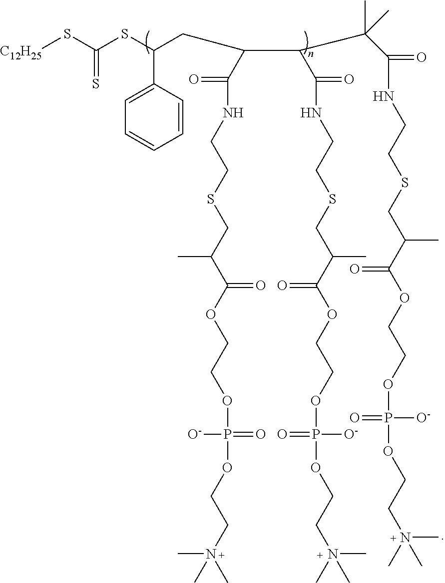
[C12H25]SC(SC(CC(C(NCCSCC(C(OCCOP(OCCN(C)(C)C)([O-])=O)=O)C)=O)C(C(NCCSCC(C(OCCOP(OCCN(C)(C)C)(=O)[O-])=O)C)=O)C(C(NCCSCC(C(OCCOP(=O)([O-])OCCN(C)(C)C)=O)C)=O)(C)C)C1=CC=CC=C1)=S
